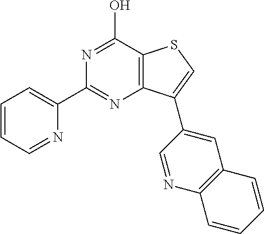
C1(C2=NC3=C(C(O)=N2)SC=C3C2=CC3=C(N=C2)C=CC=C3)=CC=CC=N1
